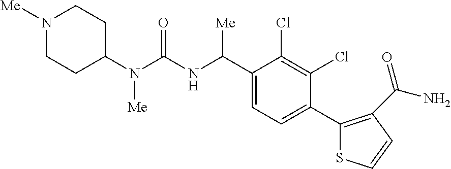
C1(N(C(NC(C2=CC=C(C3=C(C(N)=O)C=CS3)C(Cl)=C2Cl)[Me])=O)[Me])CCN([Me])CC1
